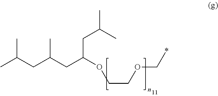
CC(CC(CC(OCCOC*)CC(C)C)C)C
